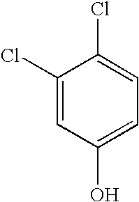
C1(Cl)=CC(O)=CC=C1Cl
